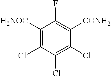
C1([H2NOC])=C(Cl)C(Cl)=C(Cl)C([CONH2])=C1F
